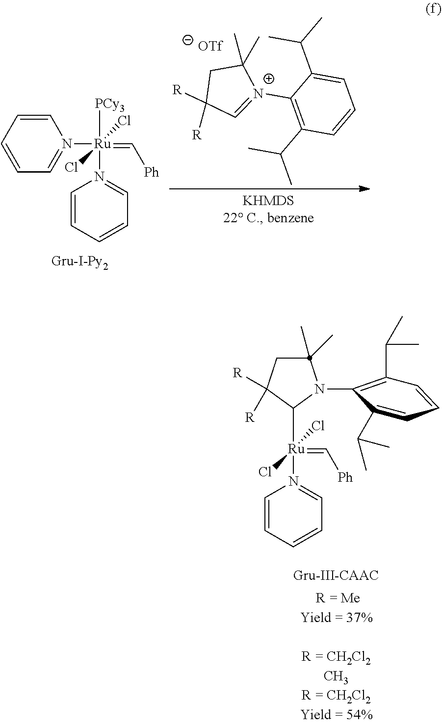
C1(C)(C)CC([R])([R])C=[N+]1C1=C(C(C)C)C=CC=C1C(C)C.[PCy3][Ru](=C[Ph])(N1=CC=CC=C1)(N1=CC=CC=C1)(Cl)Cl.C1([Ru](=C[Ph])(N2=CC=CC=C2)(Cl)Cl)N(C2=C(C(C)C)C=CC=C2C(C)C)C(C)(C)CC1([R])[R]
